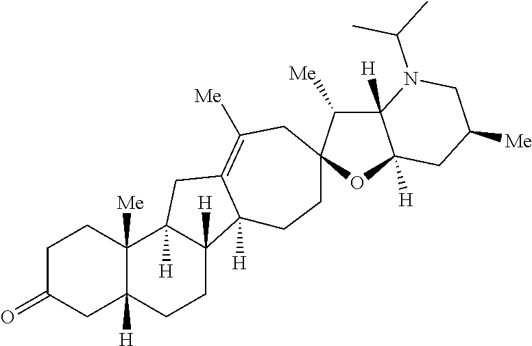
C1C(=O)CC2([H])C([Me])(C1)C1([H])C([H])(CC2)C2([H])C(=C([Me])CC3(CC2)C([Me])C2([H])C([H])(O3)CC([Me])CN2C(C)C)C1
